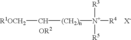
C([(CH2)n][N+]([R4    X-])([R3])[R5])[R1OCH2]
